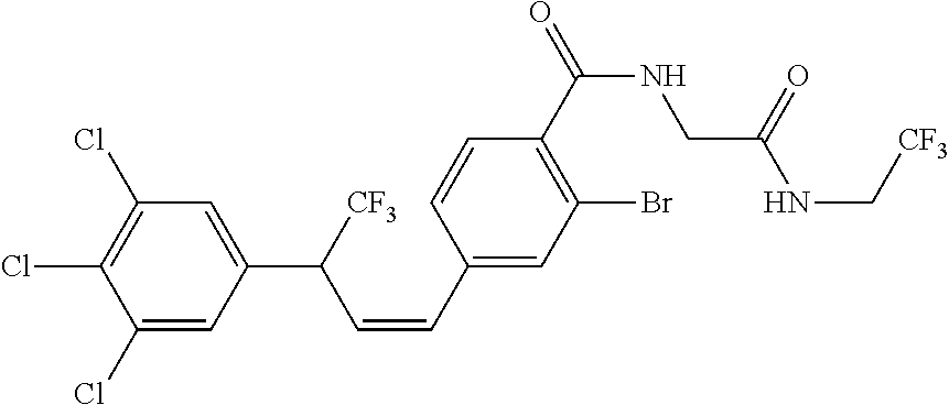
C1(Cl)=CC(C([CF3])C=CC2=CC(Br)=C(C(NCC(NC[CF3])=O)=O)C=C2)=CC(Cl)=C1Cl
